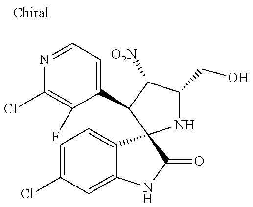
N1=CC=C(C2C([O2N])C(CO)NC23C2=CC=C(Cl)C=C2NC3=O)C(F)=C1Cl
